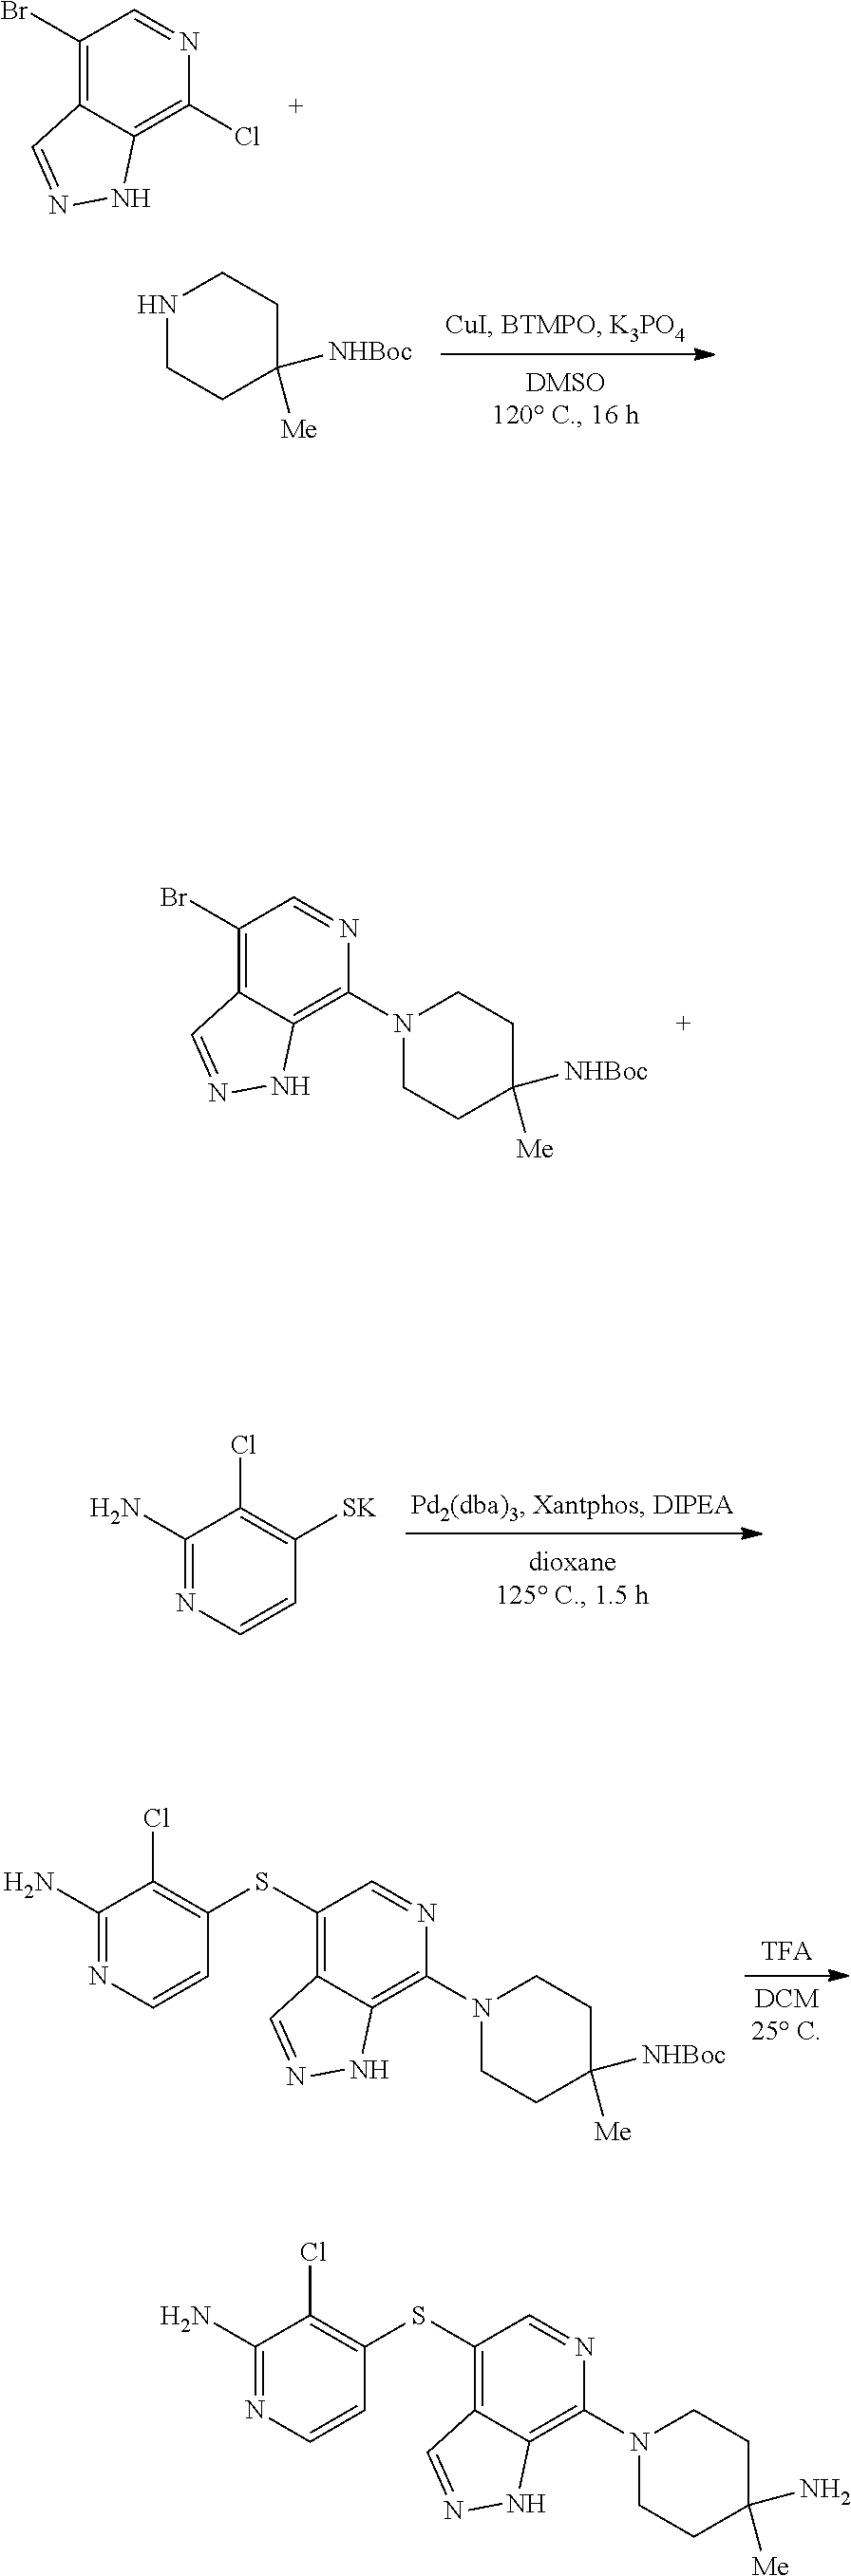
BrC1=C2C(=C(Cl)N=C1)NN=C2.N1CCC([Me])([NHBoc])CC1.C1=CC([SK])=C(Cl)C(N)=N1.[DCM25 C].S(C1=C2C(=C(N3CCC([Me])([NHBoc])CC3)N=C1)NN=C2)C1=C(Cl)C(N)=NC=C1.BrC1=C2C(=C(N3CCC([Me])([NHBoc])CC3)N=C1)NN=C2.S(C1=C2C(=C(N3CCC([Me])(N)CC3)N=C1)NN=C2)C1=C(Cl)C(N)=NC=C1
